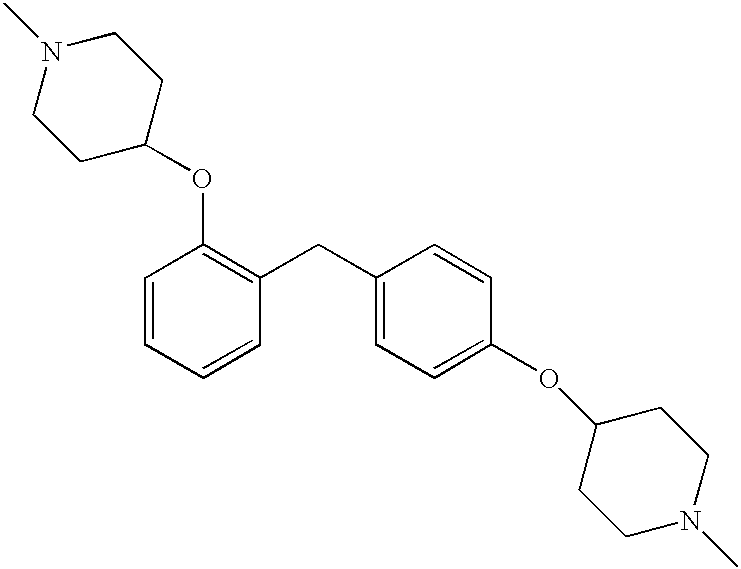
C1=CC=CC(CC2=CC=C(OC3CCN(C)CC3)C=C2)=C1OC1CCN(C)CC1
